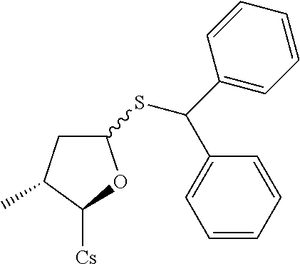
C1C(C)C([Cs])OC1SC(C1=CC=CC=C1)C1=CC=CC=C1
